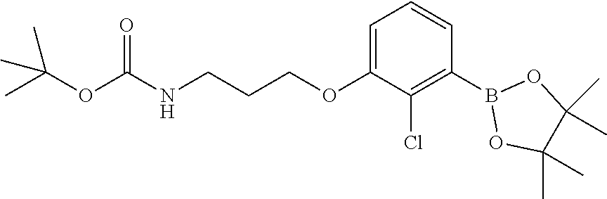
N(CCCOC1=CC=CC(B2OC(C)(C)C(C)(C)O2)=C1Cl)C(OC(C)(C)C)=O
